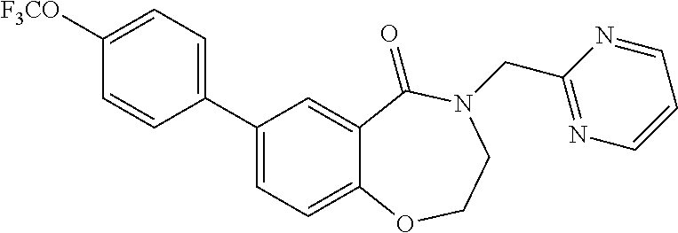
C1(C2=CC=C3C(=C2)C(=O)N(CC2=NC=CC=N2)CCO3)=CC=C([F3CO])C=C1
